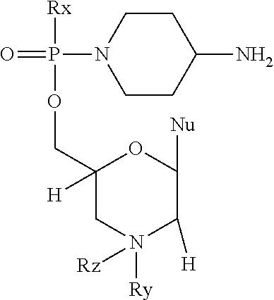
C1(COP([Rx])(N2CCC(N)CC2)=O)([H])CN([Ry])([Rz])C([H])C([Nu])O1
